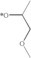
[*O]C(C)COC
